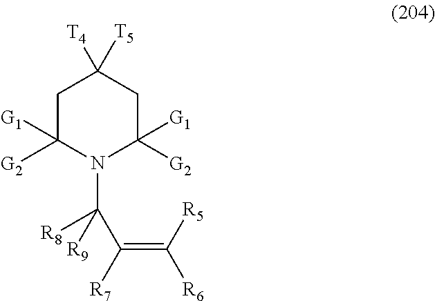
C1C([G1])([G2])N(C(C([R7])=C([R5])[R6])([R8])[R9])C([G2])([G1])CC1([T4])[T5]
